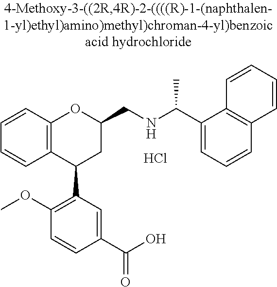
C12=C(C(C3=C(OC)C=CC(C(O)=O)=C3)CC(CNC(C)C3=CC=CC4=C3C=CC=C4)O1)C=CC=C2.Cl
